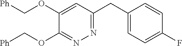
[Ph]COC1=CC(CC2=CC=C(F)C=C2)=NN=C1OC[Ph]
